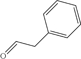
C1=CC(CC=O)=CC=C1
